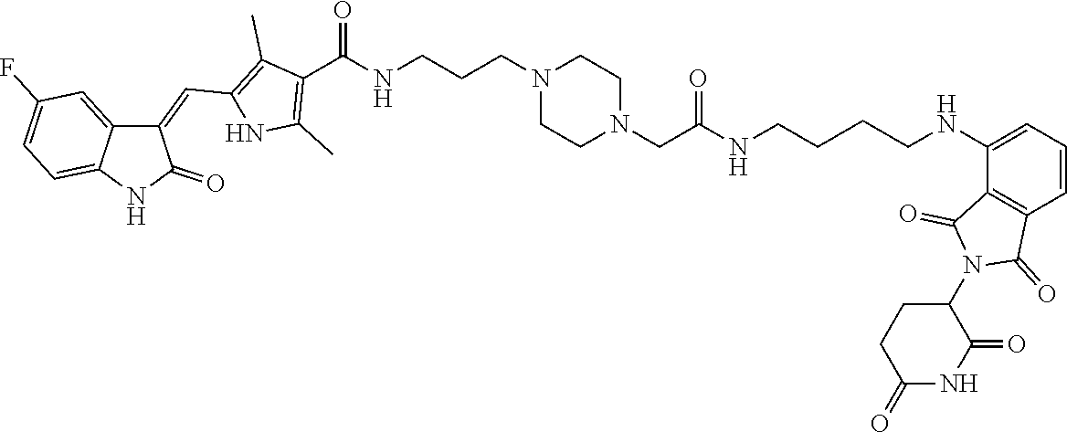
C1CN(CCCNC(C2=C(C)NC(C=C3C4=CC(F)=CC=C4NC3=O)=C2C)=O)CCN1CC(NCCCCNC1=CC=CC2=C1C(=O)N(C1CCC(=O)NC1=O)C2=O)=O
